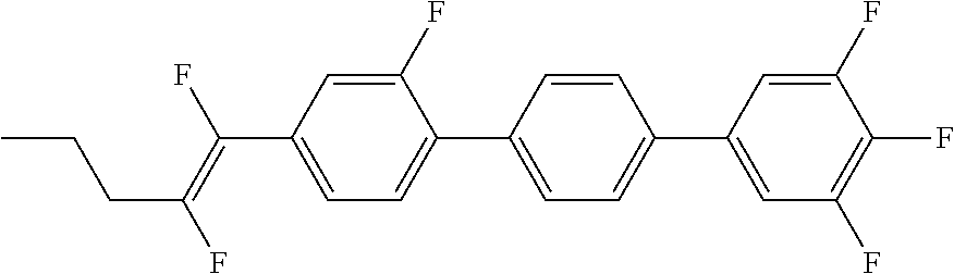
C1(F)=CC(C(=C(F)CCC)F)=CC=C1C1=CC=C(C2=CC(F)=C(F)C(F)=C2)C=C1
